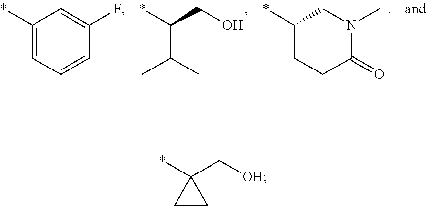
*C1(C[OH])CC1.*C(C(C)C)CO.*C1CCC(=O)N(C)C1.*C1=CC=CC(F)=C1
